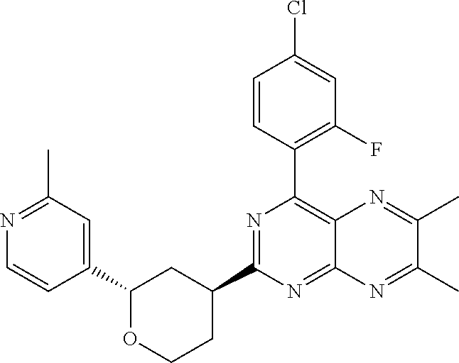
C1(C2=CC(C)=NC=C2)OCCC(C2=NC(C3=C(F)C=C(Cl)C=C3)=C3C(=N2)N=C(C)C(C)=N3)C1
